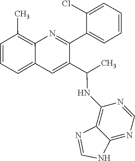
C1=CC=C2C(=C1C)N=C(C1=CC=CC=C1Cl)C(C(C)NC1=C3C(=NC=N1)NC=N3)=C2
